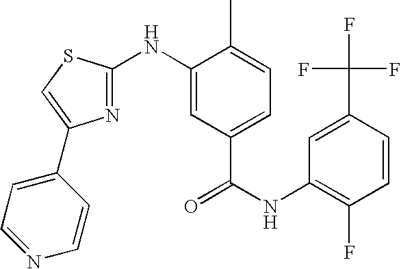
C1=C(C(F)(F)F)C=CC(F)=C1NC(=O)C1=CC=C(C)C(NC2=NC(C3=CC=NC=C3)=CS2)=C1
